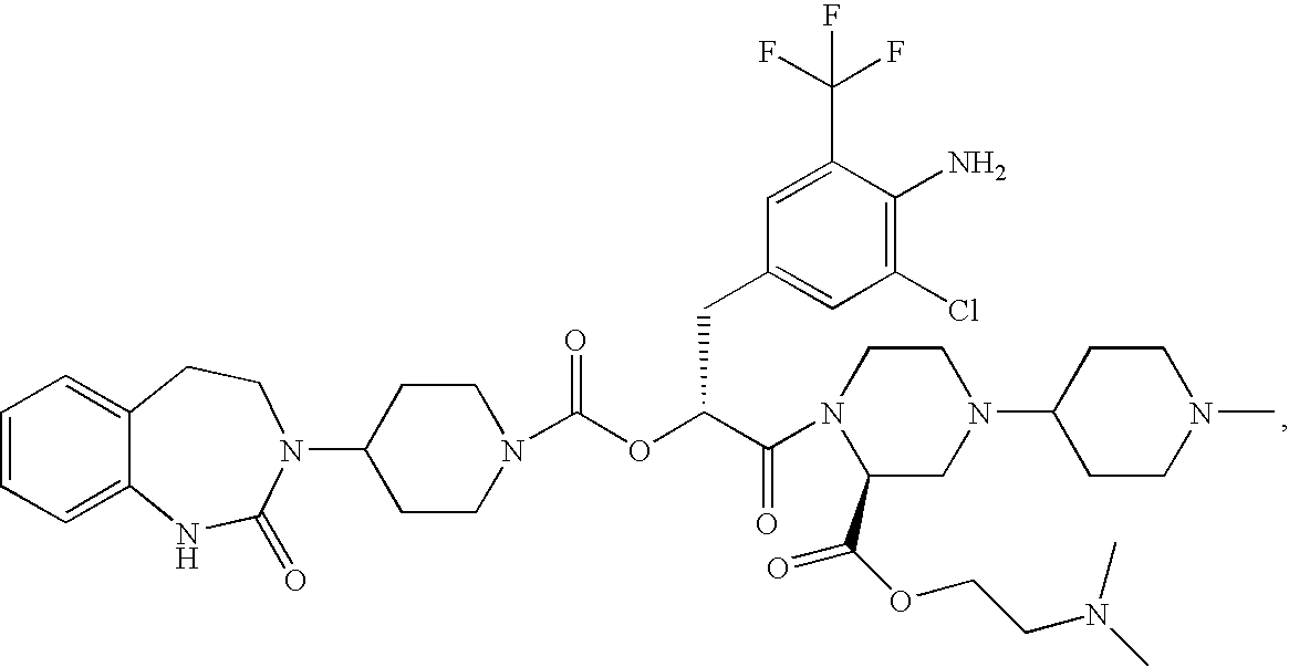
C1=CC=C2C(=C1)CCN(C1CCN(C(OC(C(=O)N3C(C(OCCN(C)C)=O)CN(C4CCN(C)CC4)CC3)CC3=CC(Cl)=C(N)C(C(F)(F)F)=C3)=O)CC1)C(=O)N2
